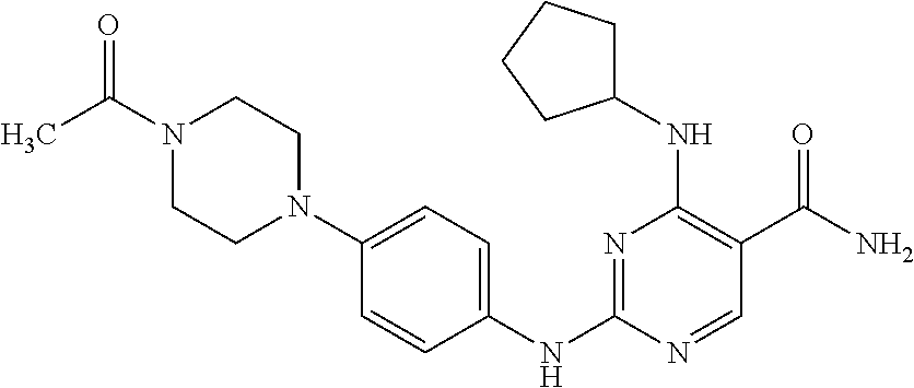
N1(C(C)=O)CCN(C2=CC=C(NC3=NC(NC4CCCC4)=C(C(=O)N)C=N3)C=C2)CC1
